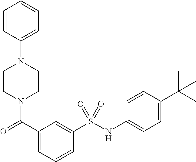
C1CN(C(=O)C2=CC=CC(S(NC3=CC=C(C(C)(C)C)C=C3)(=O)=O)=C2)CCN1C1=CC=CC=C1
